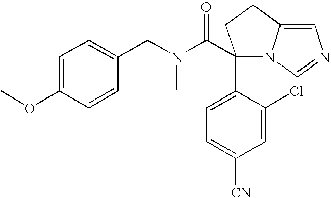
C1=C(Cl)C(C2(C(N(CC3=CC=C(OC)C=C3)C)=O)N3C(=CN=C3)CC2)=CC=C1[CN]
